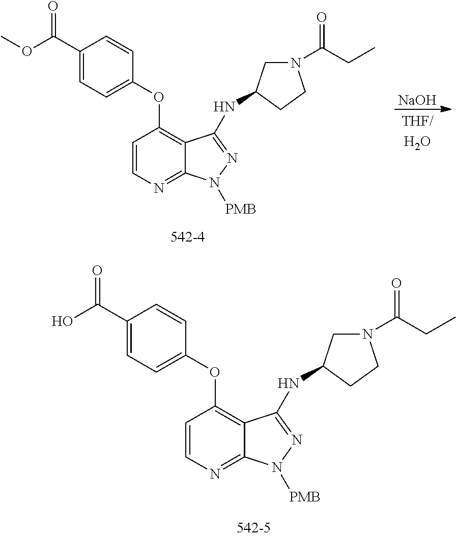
C1(OC2=C3C(=NC=C2)N([PMB])N=C3NC2CN(C(CC)=O)CC2)=CC=C(C(OC)=O)C=C1.[NaOH].C1(OC2=C3C(=NC=C2)N([PMB])N=C3NC2CN(C(CC)=O)CC2)=CC=C(C(O)=O)C=C1
